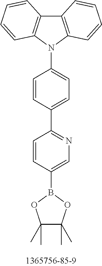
C1=CC(C2=NC=C(B3OC(C)(C)C(C)(C)O3)C=C2)=CC=C1N1C2=C(C3=C1C=CC=C3)C=CC=C2
